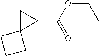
C1(C(OCC)=O)CC12CCC2
